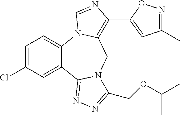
C12=CC=C(Cl)C=C1C1=NN=C(COC(C)C)N1CC1=C(C3=CC(C)=NO3)N=CN21
